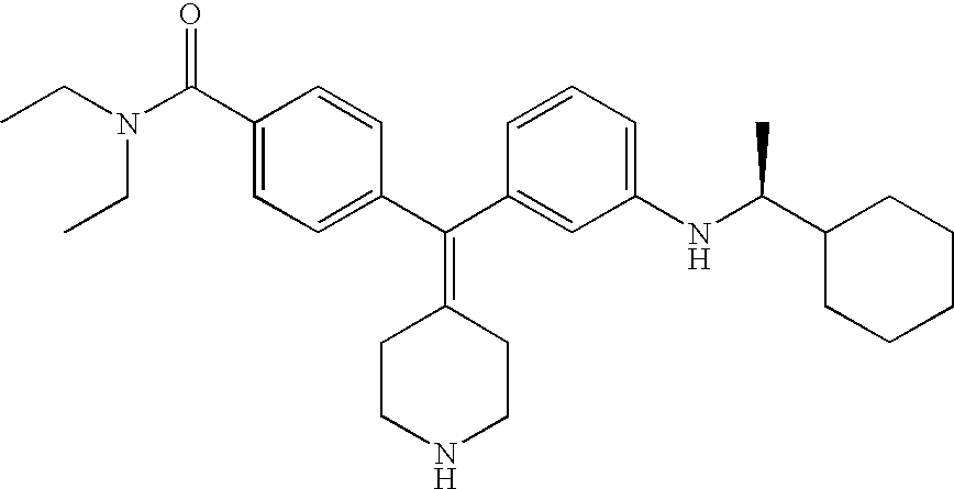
CCN(CC)C(C1=CC=C(C(C2=CC(NC(C3CCCCC3)C)=CC=C2)=C2CCNCC2)C=C1)=O
